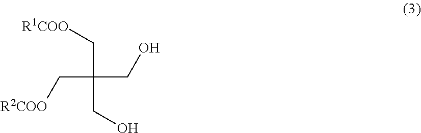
C(C[R1COO])(CO)(C[R2COO])CO
